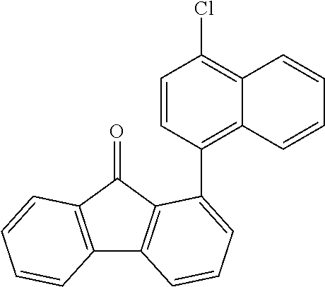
C12=C(C=CC=C1)C(=O)C1=C2C=CC=C1C1=C2C(=C(Cl)C=C1)C=CC=C2
